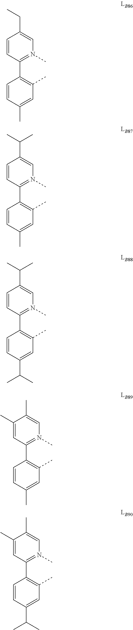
C1=CC(C)=CC(C)=C1C1=N(C)C=C(CC)C=C1.C1=CC(C(C)C)=CC(C)=C1C1=N(C)C=C(C(C)C)C=C1.C1=CC(C)=CC(C)=C1C1=N(C)C=C(C)C(C)=C1.C1=CC(C(C)C)=CC(C)=C1C1=N(C)C=C(C)C(C)=C1.C1=CC(C)=CC(C)=C1C1=N(C)C=C(C(C)C)C=C1
